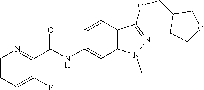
C(NC1=CC2=C(C=C1)C(OCC1CCOC1)=NN2C)(C1=NC=CC=C1F)=O
